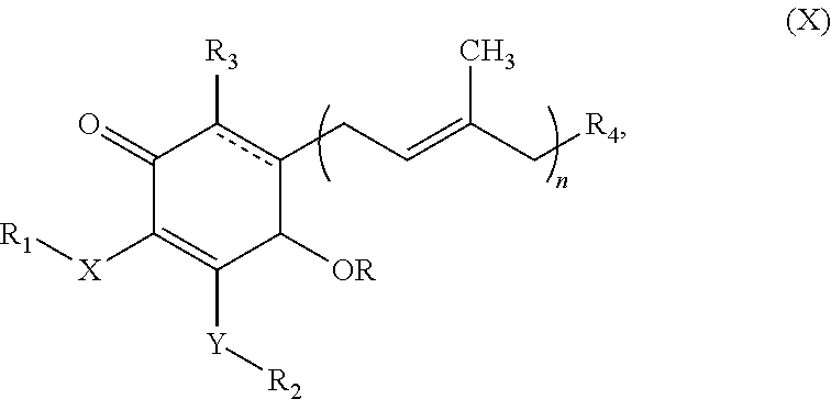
C1(=O)C([X][R1])=C([Y][R2])C([OR])c(CC=C(C[R4])C)c1[R3]
